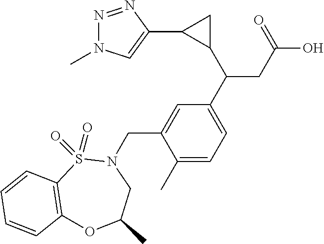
C1(C)=CC=C(C(C2CC2C2=CN(C)N=N2)CC(O)=O)C=C1CN1S(=O)(=O)C2=C(OC(C)C1)C=CC=C2
